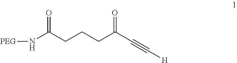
N(C(CCCC(C#C[H])=O)=O)[PEG]
